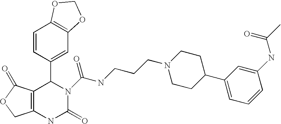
C12=C(NC(=O)N(C(NCCCN3CCC(C4=CC=CC(NC(C)=O)=C4)CC3)=O)C1C1=CC3=C(C=C1)OCO3)COC2=O
